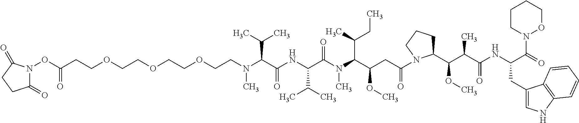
C(COCCOCCOCCN(C(C(NC(C(N(C(C(CC(=O)N1C(C(C(C(NC(C(=O)N2OCCCC2)CC2=CNC3=C2C=CC=C3)=O)C)OC)CCC1)OC)C(C)CC)C)=O)C(C)C)=O)C(C)C)C)C(ON1C(=O)CCC1=O)=O
